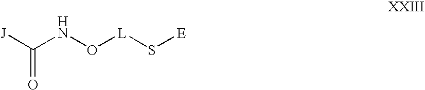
C(NO[L]S[E])([J])=O
